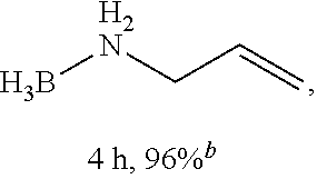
B[H2N]CC=C
